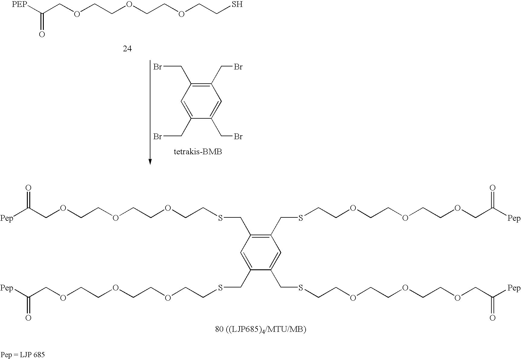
[PEP]C(COCCOCCOCCS)=O.C1(CBr)=C(CBr)C=C(CBr)C(CBr)=C1.[Pep]C(COCCOCCOCCSCC1=C(CSCCOCCOCCOCC([Pep])=O)C=C(CSCCOCCOCCOCC([Pep])=O)C(CSCCOCCOCCOCC([Pep])=O)=C1)=O
